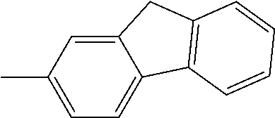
CC1=CC=C2C(=C1)CC1=C2C=CC=C1
